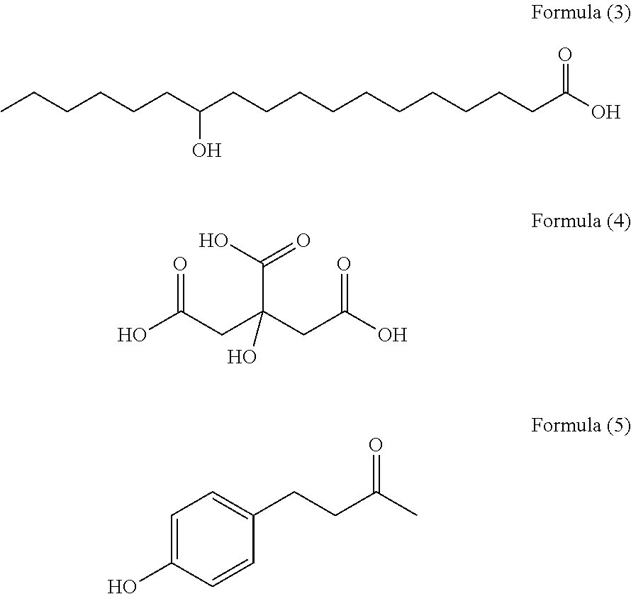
CCCCCCC(CCCCCCCCCCC(O)=O)O.O=C(CC(C(O)=O)(CC(=O)O)O)O.C1=C(O)C=CC(CCC(C)=O)=C1
